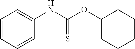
C1=CC=CC(NC(OC2CCCCC2)=S)=C1
